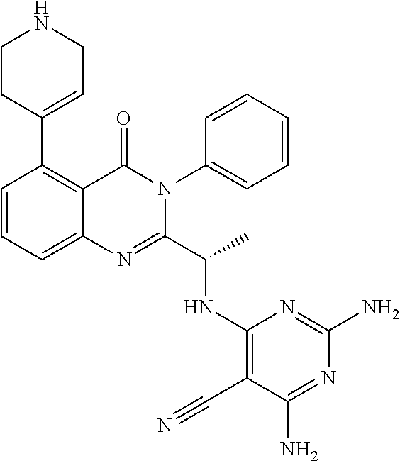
C1=CC=C2C(=C1C1=CCNCC1)C(=O)N(C1=CC=CC=C1)C(C(C)NC1=C(C#N)C(N)=NC(N)=N1)=N2
